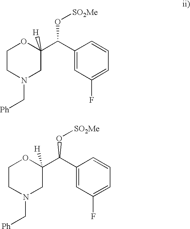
C1CN(C[Ph])CC(C(C2=CC(F)=CC=C2)O[SO2Me])([H])O1.C1CN(C[Ph])CC(C(C2=CC(F)=CC=C2)O[SO2Me])([H])O1
